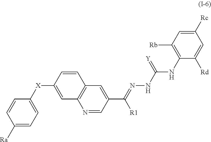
C1([Ra])=CC=C([X]C2=CC3=C(C=C2)C=C(C(=NNC(NC2=C([Rb])C=C([Rc])C=C2[Rd])=[Y])[R1])C=N3)C=C1
